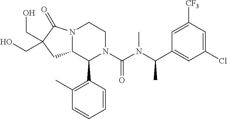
N12C(C(C3=C(C)C=CC=C3)N(C(N(C(C3=CC(Cl)=CC([CF3])=C3)C)C)=O)CC1)CC(CO)(CO)C2=O
